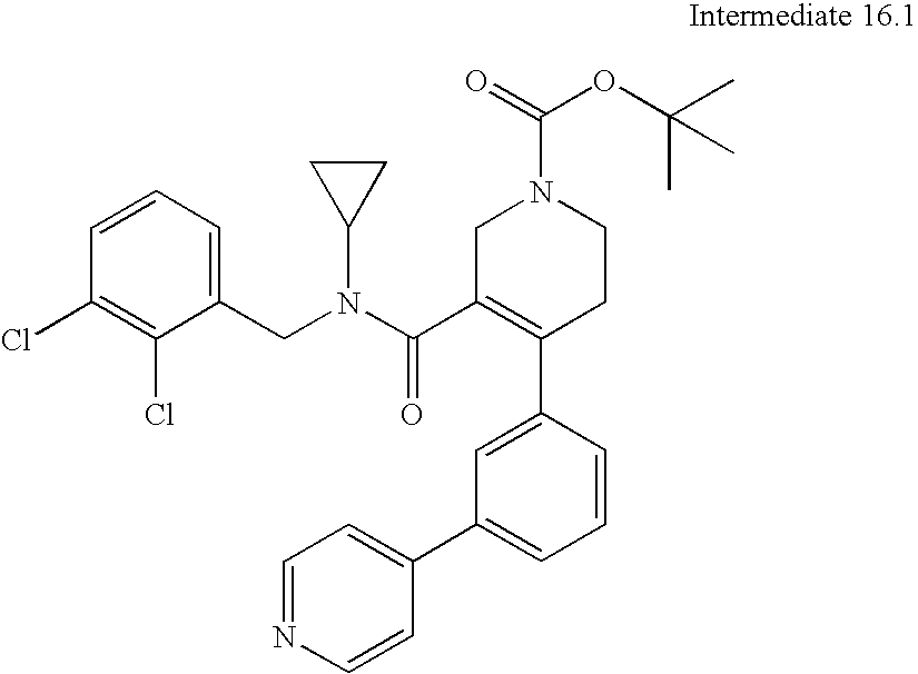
C1=CC(C2=C(C(=O)N(C3CC3)CC3=CC=CC(Cl)=C3Cl)CN(C(=O)OC(C)(C)C)CC2)=CC(C2=CC=NC=C2)=C1
